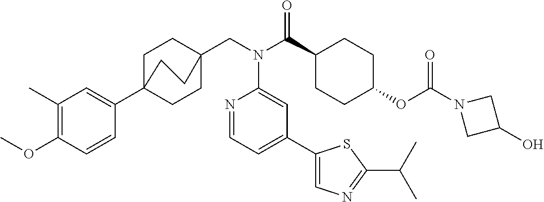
C1(C)=C(OC)C=CC(C23CCC(CN(C(C4CCC(OC(N5CC(O)C5)=O)CC4)=O)C4=CC(C5=CN=C(C(C)C)S5)=CC=N4)(CC2)CC3)=C1
